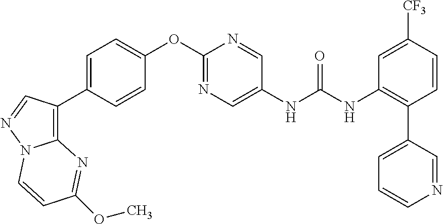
C1=CC(C2=C3N(N=C2)C=CC(OC)=N3)=CC=C1OC1=NC=C(NC(NC2=C(C3=CC=CN=C3)C=CC([CF3])=C2)=O)C=N1
